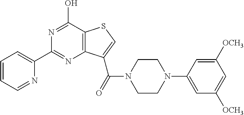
C1(C2=CC=CC=N2)=NC2=C(C(O)=N1)SC=C2C(=O)N1CCN(C2=CC([OCH3])=CC([OCH3])=C2)CC1
